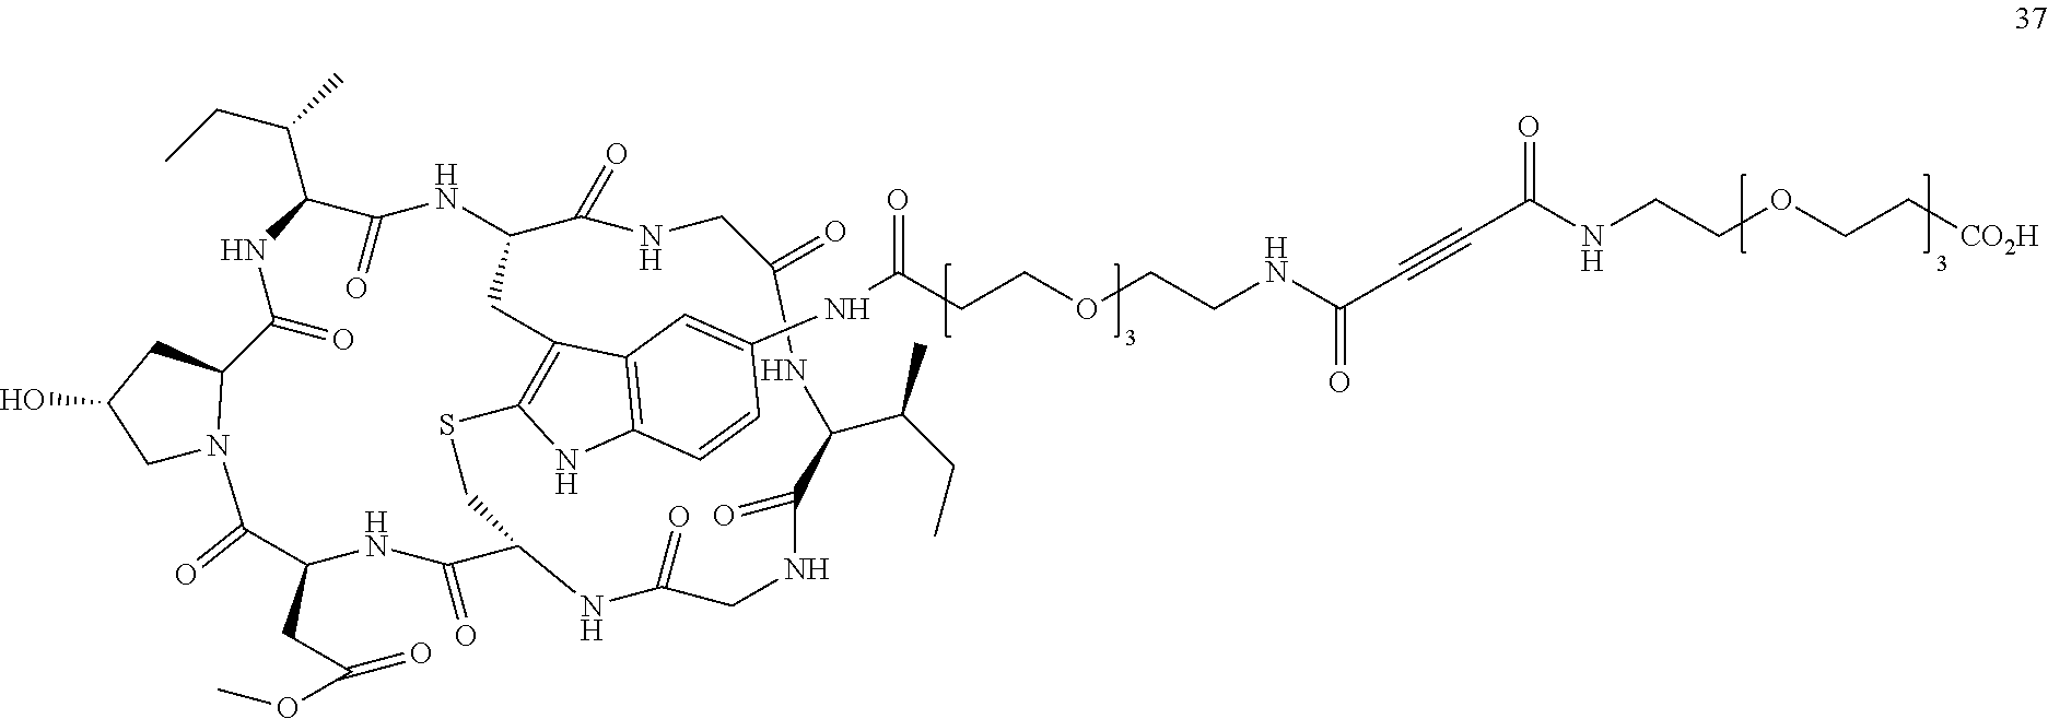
C1N2C(CC1O)C(=O)NC(C(C)CC)C(=O)NC1C(=O)NCC(=O)NC(C(CC)C)C(=O)NCC(=O)NC(CSC3=C(C1)C1=C(N3)C=CC(NC(CCOCCNC(C#CC(NCCOCC[CO2H])=O)=O)=O)=C1)C(=O)NC(CC(OC)=O)C2=O
